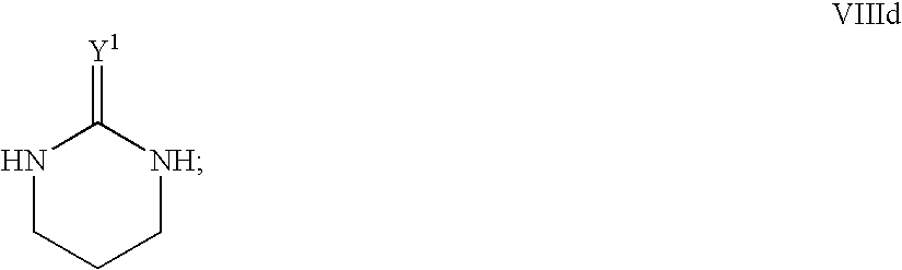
N1CCC[NH]C1=[Y1]
